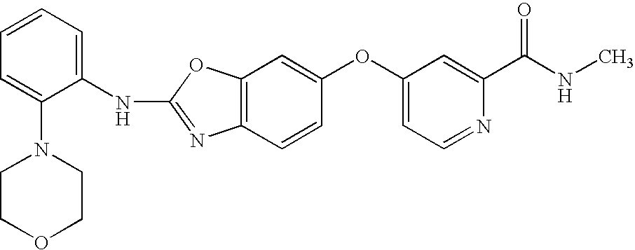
N(C1=NC2=C(O1)C=C(OC1=CC=NC(C(=O)NC)=C1)C=C2)C1=CC=CC=C1N1CCOCC1
